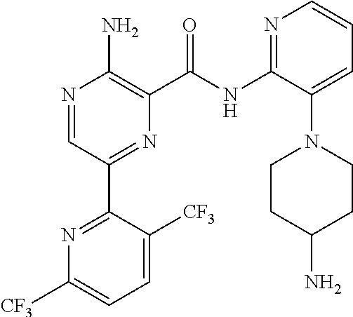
N1=CC(C2=NC([CF3])=CC=C2[CF3])=NC(C(NC2=NC=CC=C2N2CCC(N)CC2)=O)=C1N
